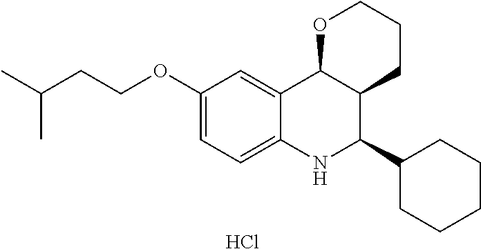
C12=CC(OCCC(C)C)=CC=C1NC(C1CCCCC1)C1C2OCCC1.Cl
